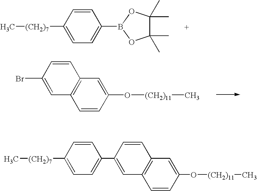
C1(C)(C)C(C)(C)OB(C2=CC=C([(CH2)7]C)C=C2)O1.C1=CC(Br)=CC2=C1C=C(O[(CH2)11]C)C=C2.C1=CC(C2=CC=C([(CH2)7]C)C=C2)=CC2=C1C=C(O[(CH2)11]C)C=C2
